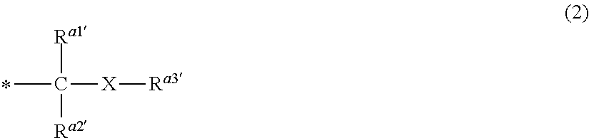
CC([Ra1])([Ra2])[X][Ra3]
